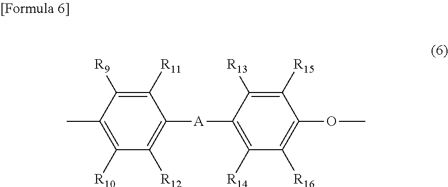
C1([R10])=C(C)C([R9])=C([R11])C([A]C2=C([R14])C([R16])=C(OC)C([R15])=C2[R13])=C1[R12]
